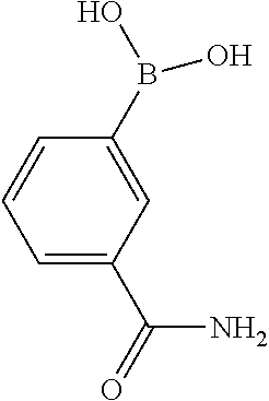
C1=C(C(=O)N)C=C(B(O)O)C=C1
